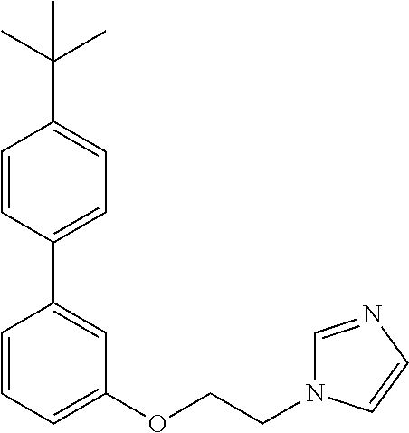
C1(C2=CC=C(C(C)(C)C)C=C2)=CC(OCCN2C=NC=C2)=CC=C1
